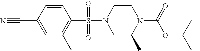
C1=CC(C#N)=CC(C)=C1S(N1CC(C)N(C(=O)OC(C)(C)C)CC1)(=O)=O
